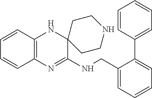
C12=C(N=C(NCC3=CC=CC=C3C3=CC=CC=C3)C3(N1)CCNCC3)C=CC=C2
